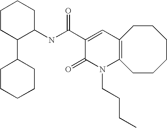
C1(NC(C2=CC3=C(N(CCCC)C2=O)CCCCCC3)=O)CCCCC1C1CCCCC1
